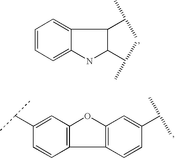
C1=CC2=C(C=C1C(C)C)OC1=C2C=CC(C(C)C)=C1.C1=CC=C2C(=C1)C(C(C)C)C(C(C)C)N2
